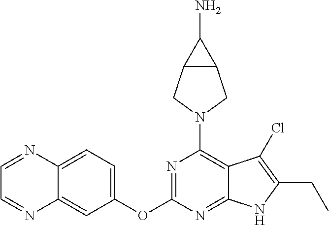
N1=C(OC2=CC=C3C(=C2)N=CC=N3)N=C2C(=C1N1CC3C(C1)C3N)C(Cl)=C(CC)N2
